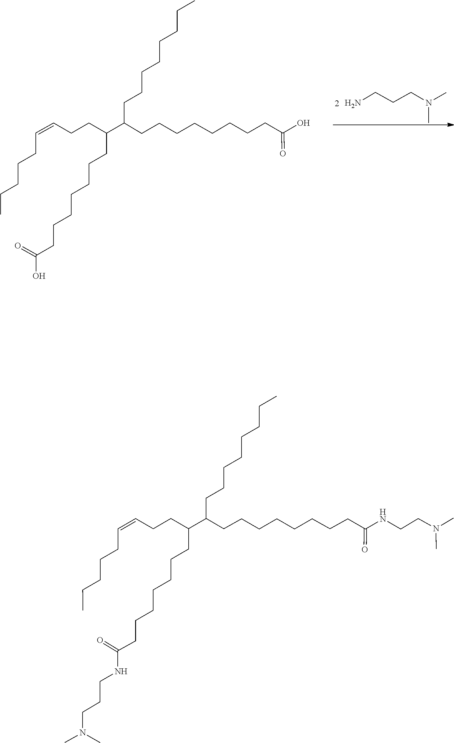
CN(CCCN)C.C(=CCCCCC)CCC(CCCCCCCC(=O)O)C(CCCCCCCC)CCCCCCCCC(O)=O.CN(CCCNC(=O)CCCCCCCC(CCC=CCCCCC)C(CCCCCCCC)CCCCCCCCC(NCCN(C)C)=O)C
